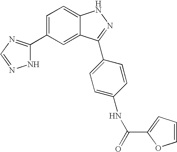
C1=C(C2=NC=NN2)C=C2C(=C1)NN=C2C1=CC=C(NC(=O)C2=CC=CO2)C=C1
